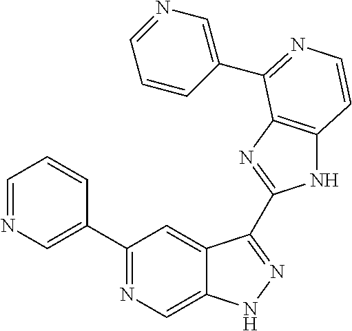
C1=NC=C(C2=NC=C3C(=C2)C(C2=NC4=C(N2)C=CN=C4C2=CN=CC=C2)=NN3)C=C1
